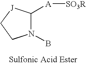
C1([A][SO3R])N(B)CC[J]1
